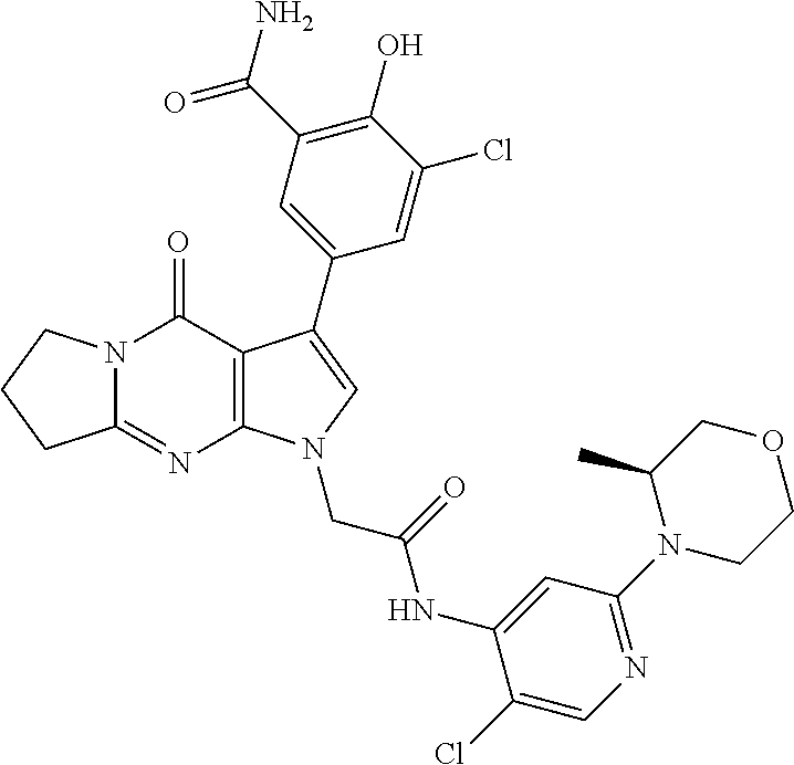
C12=NC3=C(C(=O)N1CCC2)C(C1=CC(C(=O)N)=C(O)C(Cl)=C1)=CN3CC(NC1=CC(N2CCOCC2C)=NC=C1Cl)=O
